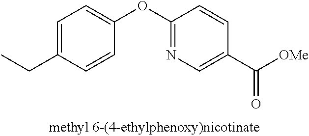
C1=C(CC)C=CC(OC2=NC=C(C([OMe])=O)C=C2)=C1
